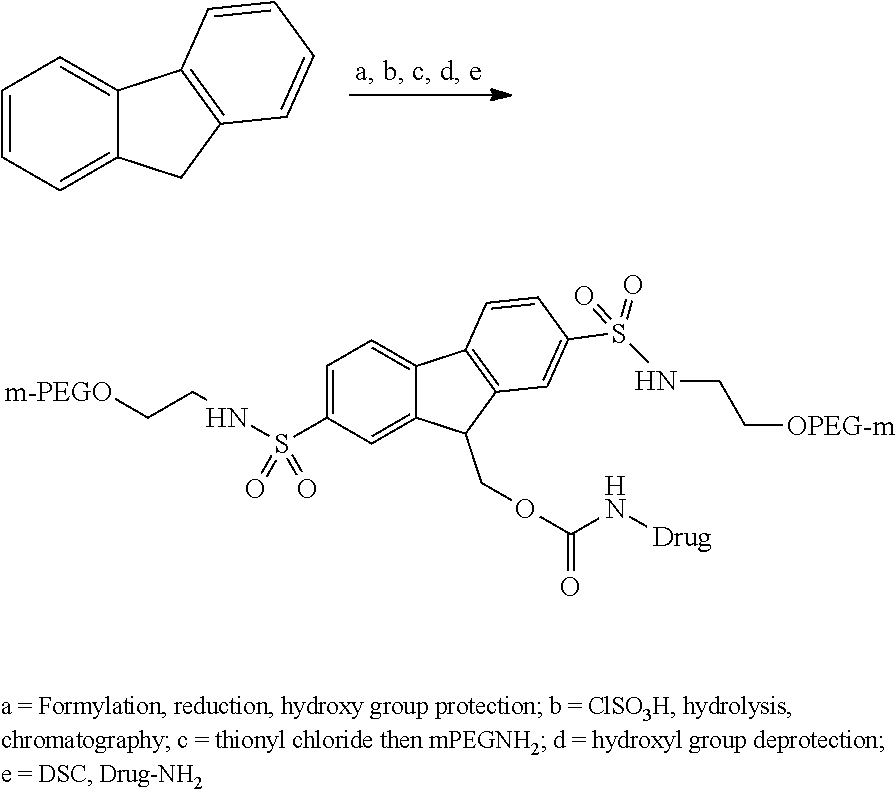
C1=CC=C2C(=C1)C1=C(C2)C=CC=C1.C1=C(S(NCC[m-PEGO])(=O)=O)C=C2C(=C1)C1=C(C2COC(=O)N[Drug])C=C(S(=O)(=O)NCC[OPEG-m])C=C1
